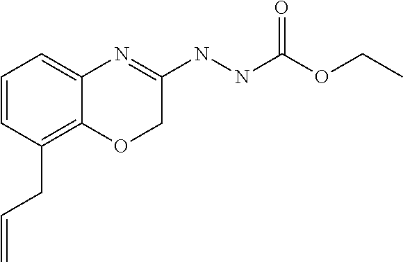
C1=CC(CC=C)=C2C(=C1)N=C(NNC(OCC)=O)CO2
